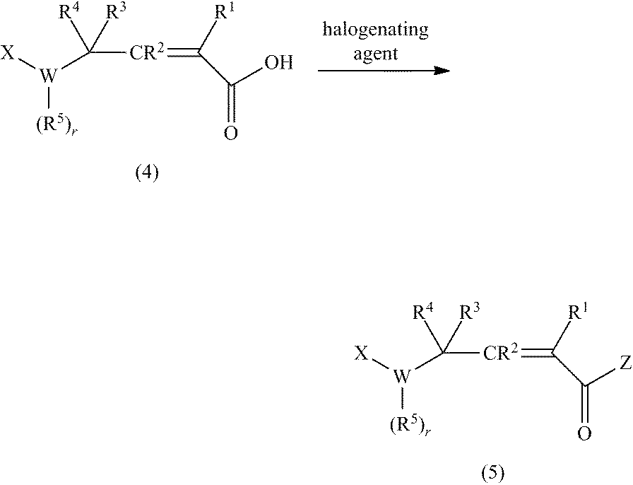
C([CR2]=C(C(O)=O)[R1])([W]([X])[(R5)r])([R4])[R3].C([CR2]=C(C([Z])=O)[R1])([W]([X])[(R5)r])([R4])[R3]
